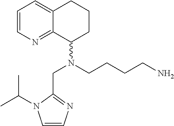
C1=CN(C(C)C)C(CN(CCCCN)C2CCCC3=CC=CN=C23)=N1
